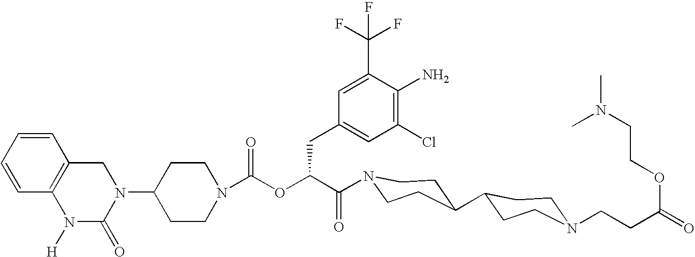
N1(C2CCN(C(OC(C(=O)N3CCC(C4CCN(CCC(=O)OCCN(C)C)CC4)CC3)CC3=CC(Cl)=C(N)C(C(F)(F)F)=C3)=O)CC2)CC2=C(N([H])C1=O)C=CC=C2
